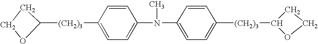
C1CC([(CH2)3]C2=CC=C(N(C3=CC=C([(CH2)3]C4CCO4)C=C3)C)C=C2)O1
